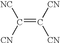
C(=C([CN])[CN])([CN])[NC]
